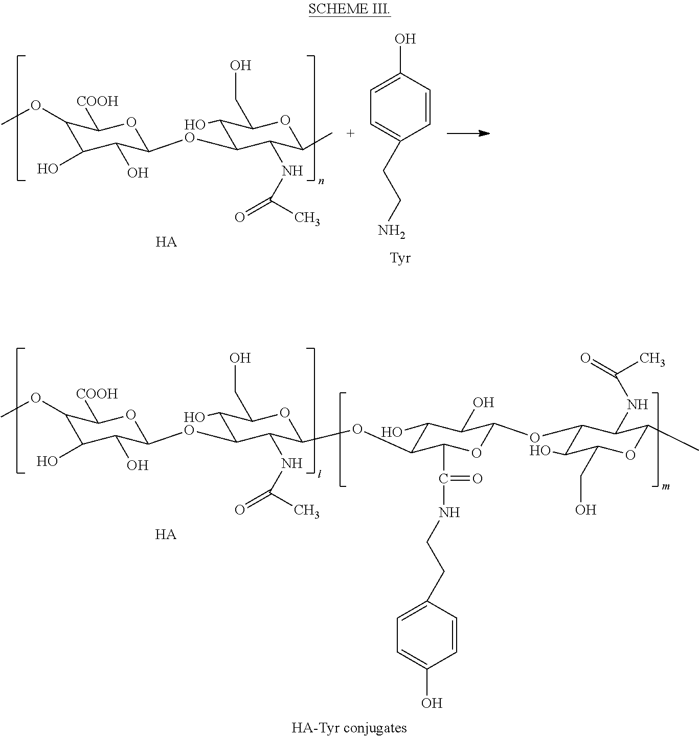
C1(OC)C(O)C(O)C(OC2C(O)C(CO)OC(C)C2NC(=O)C)OC1[COOH].[HA].C1=CC(O)=CC=C1CCN.[HA].C1(OC)C(O)C(O)C(OC2C(O)C(CO)OC(OC3C(O)C(O)C(OC4C(O)C(CO)OC(C)C4NC(=O)C)OC3C(NCCC3=CC=C(O)C=C3)=O)C2NC(=O)C)OC1[COOH]
